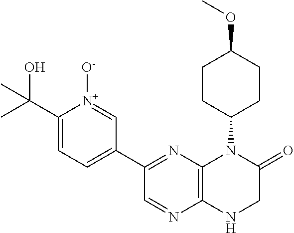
C1(C2=NC3=C(N=C2)NCC(=O)N3C2CCC(OC)CC2)=CC=C(C(O)(C)C)[N+]([O-])=C1
